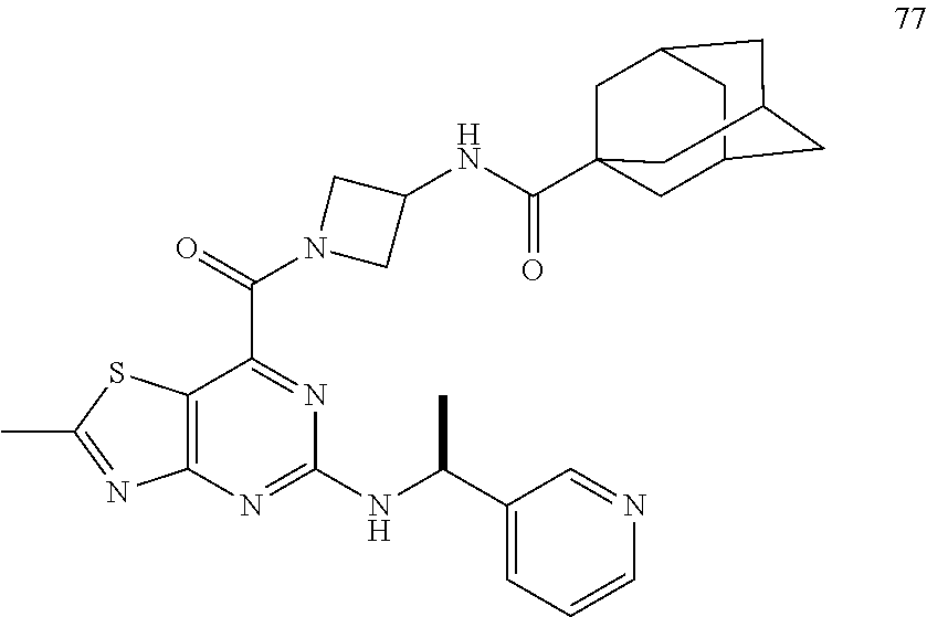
C12=C(N=C(NC(C3=CC=CN=C3)C)N=C1C(=O)N1CC(NC(=O)C34CC5CC(CC(C3)C5)C4)C1)N=C(C)S2
